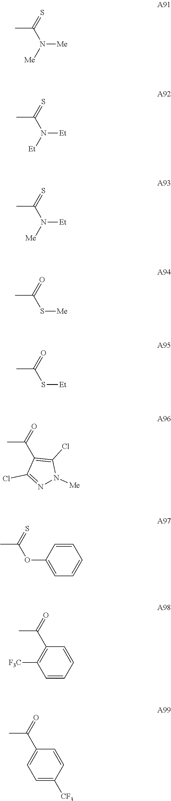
CC(N([Me])[Me])=S.CC(N([Et])[Et])=S.CC(N([Me])[Et])=S.CC(S[Me])=O.CC(S[Et])=O.CC(C1=C(Cl)N([Me])N=C1Cl)=O.CC(OC1=CC=CC=C1)=S.CC(C1=C([F3C])C=CC=C1)=O.CC(C1=CC=C([CF3])C=C1)=O
